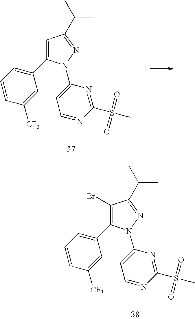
C1(Br)=C(C2=CC=CC([CF3])=C2)N(C2=CC=NC(S(C)(=O)=O)=N2)N=C1C(C)C.C1=C(C2=CC=CC([CF3])=C2)N(C2=CC=NC(S(C)(=O)=O)=N2)N=C1C(C)C
